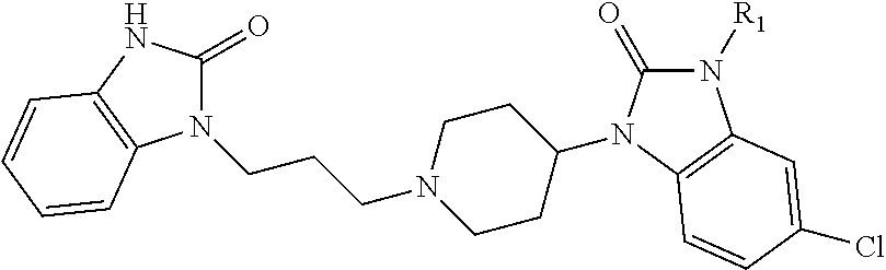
N1(CCCN2CCC(N3C(=O)N([R1])C4=C3C=CC(Cl)=C4)CC2)C(=O)NC2=C1C=CC=C2
